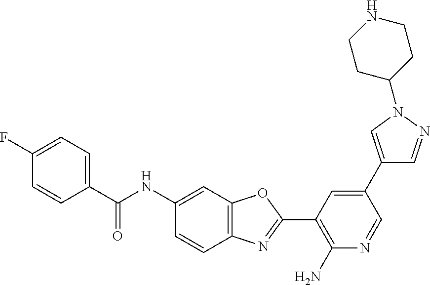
C1(C(NC2=CC3=C(C=C2)N=C(C2=C(N)N=CC(C4=CN(C5CCNCC5)N=C4)=C2)O3)=O)=CC=C(F)C=C1
